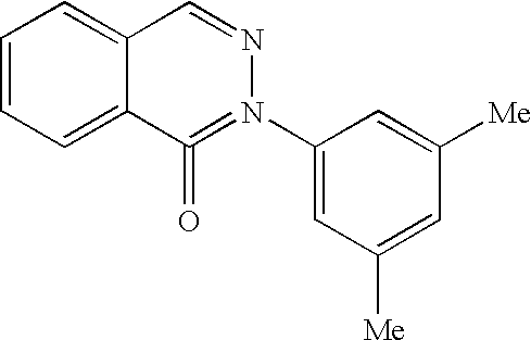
C1=CC=C2C(=C1)C(=O)=N(C1=CC([Me])=CC([Me])=C1)N=C2
